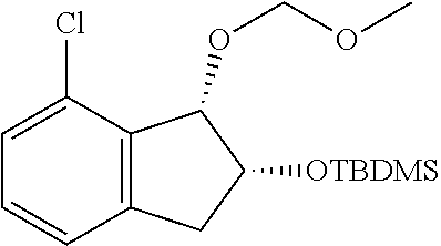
C1=C(Cl)C2=C(C=C1)CC([OTBDMS])C2OCOC
